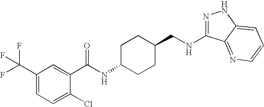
N1=C(NCC2CCC(NC(=O)C3=CC(C(F)(F)F)=CC=C3Cl)CC2)C2=NC=CC=C2N1
